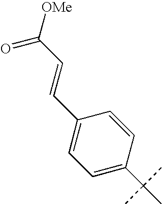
C1=C(C(C)(C)C)C=CC(C=CC([OMe])=O)=C1
